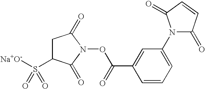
C1C(S([Na+O-])(=O)=O)C(=O)N(OC(C2=CC(N3C(=O)C=CC3=O)=CC=C2)=O)C1=O
